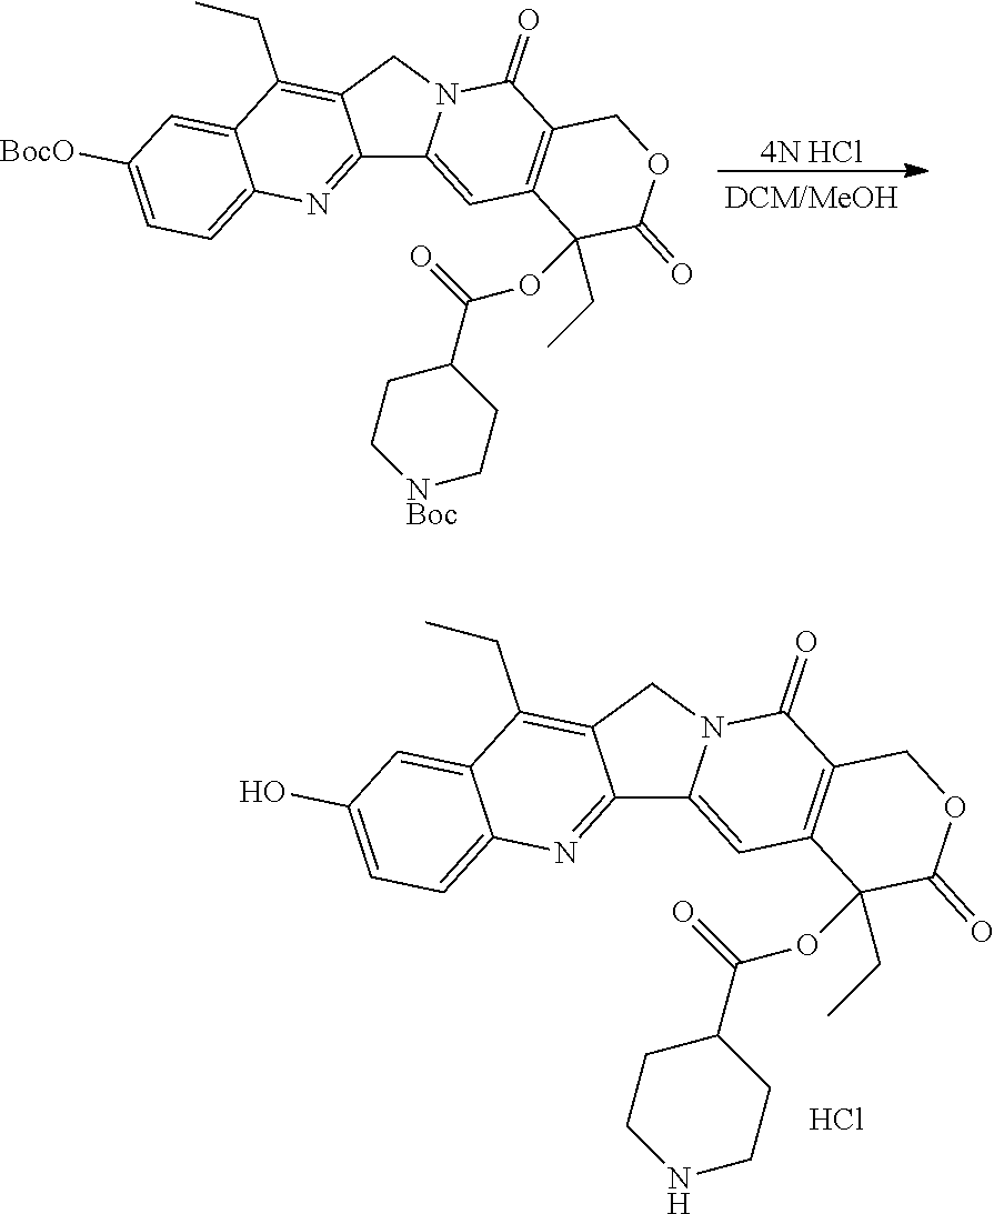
[4N HCl].C12=NC3=CC=C([BocO])C=C3C(CC)=C1CN1C2=CC2=C(C1=O)COC(=O)C2(OC(=O)C1CC[NBoc]CC1)CC.C12=NC3=CC=C(O)C=C3C(CC)=C1CN1C2=CC2=C(C1=O)COC(=O)C2(OC(=O)C1CCNCC1)CC.Cl
